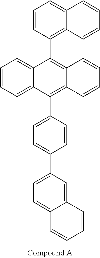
C1=CC(C2=C3C(=C(C4=CC=C(C5=CC=C6C(=C5)C=CC=C6)C=C4)C4=CC=CC=C24)C=CC=C3)=C2C(=C1)C=CC=C2
